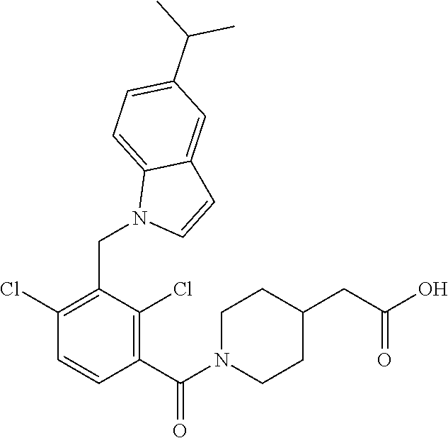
C1(CN2C=CC3=CC(C(C)C)=CC=C23)=C(Cl)C=CC(C(N2CCC(CC(O)=O)CC2)=O)=C1Cl
